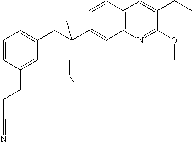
C1=CC(CCC#N)=CC(CC(C2=CC3=C(C=C2)C=C(CC)C(OC)=N3)(C)C#N)=C1
